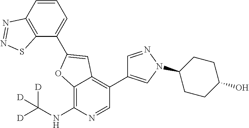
C12=C(NC([D])([D])[D])N=CC(C3=CN(C4CCC(O)CC4)N=C3)=C1C=C(C1=CC=CC3=C1SN=N3)O2
